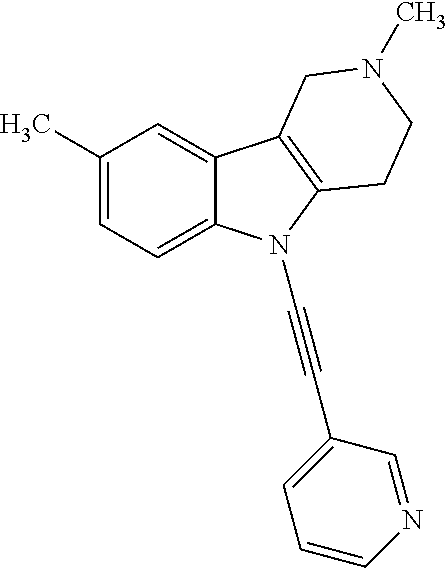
C1(C)=CC=C2C(=C1)C1=C(N2C#CC2=CC=CN=C2)CCN(C)C1
